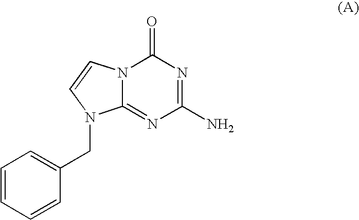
N12C(=NC(N)=NC1=O)N(CC1=CC=CC=C1)C=C2
